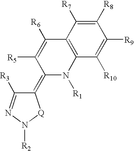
C1([R8])=C([R7])C2=C(C([R10])=C1[R9])N([R1])C(=C1C([R3])=NN([R2])[Q]1)C([R5])=C2[R6]
